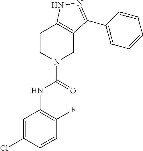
C1CN(C(=O)NC2=C(F)C=CC(Cl)=C2)CC2=C1NN=C2C1=CC=CC=C1
